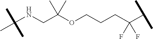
C(NCC(OCCCC(C(C)C)(F)F)(C)C)(C)(C)C
